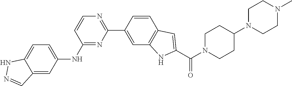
C1=CC(C2=NC=CC(NC3=CC=C4C(=C3)C=NN4)=N2)=CC2=C1C=C(C(N1CCC(N3CCN(C)CC3)CC1)=O)N2
